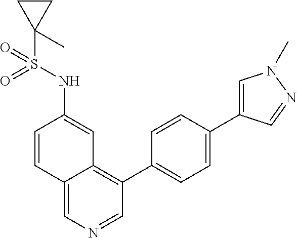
C1(C2=CC=C(C3=CN(C)N=C3)C=C2)=C2C(=CN=C1)C=CC(NS(=O)(C1(C)CC1)=O)=C2
